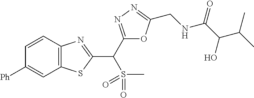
C12=C(C=CC([Ph])=C1)N=C(C(S(=O)(=O)C)C1=NN=C(CNC(C(C(C)C)O)=O)O1)S2
